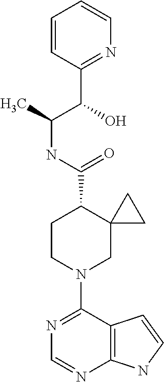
N1=C(N2CC3(C(C(NC(C)C(O)C4=NC=CC=C4)=O)CC2)CC3)C2=C(N=C1)NC=C2
